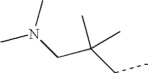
CN(CC(C)(CC)C)C
